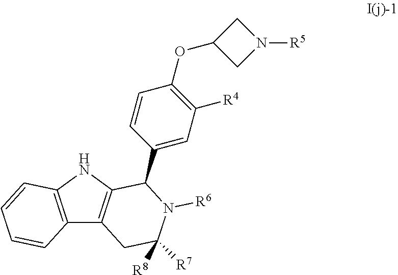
C12=C(NC3=C1CC([R8])([R7])N([R6])C3C1=CC([R4])=C(OC3CN([R5])C3)C=C1)C=CC=C2
